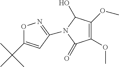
O1C(C(C)(C)C)=CC(N2C(O)C(OC)=C(OC)C2=O)=N1
